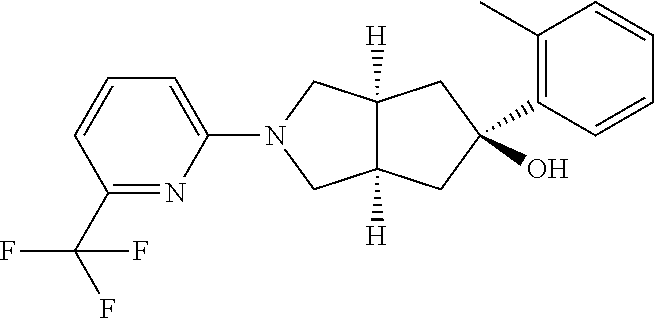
C12([H])C([H])(CC(O)(C3=C(C)C=CC=C3)C1)CN(C1=CC=CC(C(F)(F)F)=N1)C2
